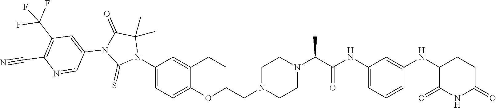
C1=C(NC(C(N2CCN(CCOC3=CC=C(N4C(C)(C)C(=O)N(C5=CC(C(F)(F)F)=C(C#N)N=C5)C4=S)C=C3CC)CC2)C)=O)C=C(NC2C(=O)NC(=O)CC2)C=C1
